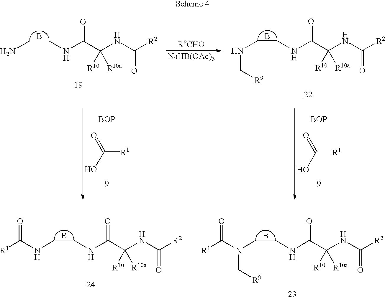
[BOP].OC([R1])=O.B.C(CNC(C(NC([R2])=O)([R10])[R10a])=O)N.B.C(CNC(C(NC([R2])=O)([R10])[R10a])=O)NC[R9].[R9CHO].[NaHB(OAc)3].[BOP].OC([R1])=O.B.C(CNC(C(NC([R2])=O)([R10])[R10a])=O)NC([R1])=O.B.C(CNC(C(NC([R2])=O)([R10])[R10a])=O)N(C([R1])=O)C[R9]
